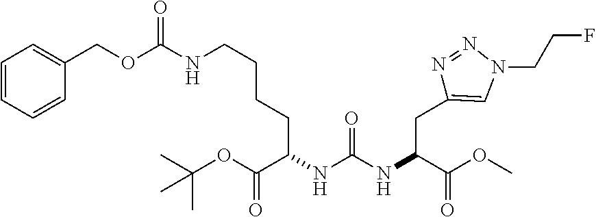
N1=NN(CCF)C=C1CC(NC(NC(C(OC(C)(C)C)=O)CCCCNC(OCC1=CC=CC=C1)=O)=O)C(OC)=O
